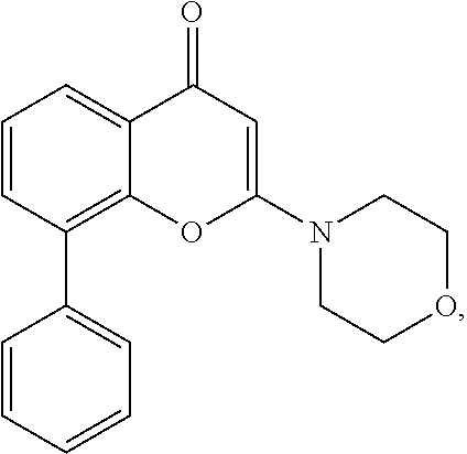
C1=CC(C2=CC=CC=C2)=C2C(=C1)C(=O)C=C(N1CCOCC1)O2
